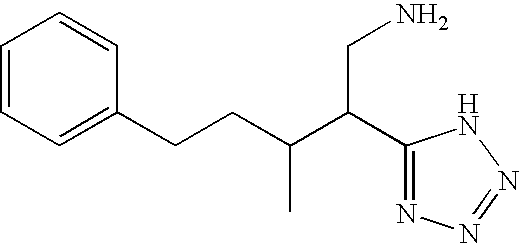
C(C(C1=NN=NN1)CN)(CCC1=CC=CC=C1)C
